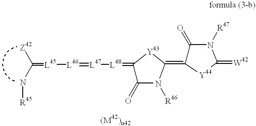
C(=[L45][L46]=[L47][L48]=C1C(=O)N([R46])C(=C2C(=O)N([R47])C(=[W42])[Y44]2)[Y43]1)(N[R45])[Z42]
